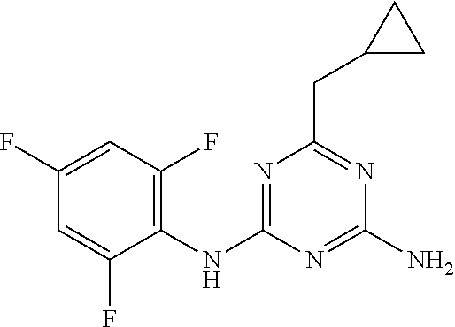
C1(NC2=NC(CC3CC3)=NC(N)=N2)=C(F)C=C(F)C=C1F
